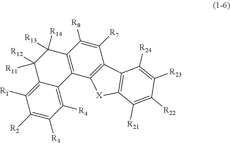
C1([R2])=C([R3])C([R4])=C2C(=C1[R1])C([R12])([R11])C([R13])([R14])C1=C2C2=C(C([R7])=C1[R8])C1=C([X]2)C([R21])=C([R22])C([R23])=C1[R24]
